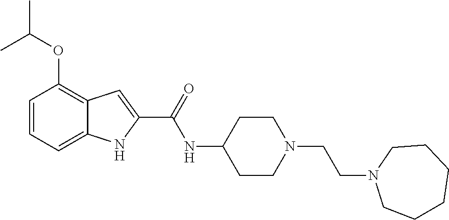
C1=CC=C2C(=C1OC(C)C)C=C(C(=O)NC1CCN(CCN3CCCCCC3)CC1)N2
